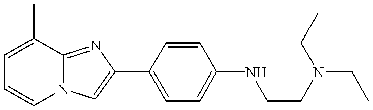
N12C(=NC(C3=CC=C(NCCN(CC)CC)C=C3)=C1)C(C)=CC=C2
